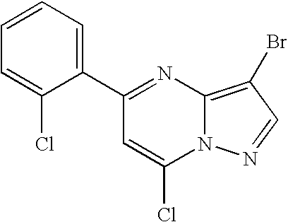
C1(C2=CC=CC=C2Cl)=NC2=C(Br)C=NN2C(Cl)=C1
